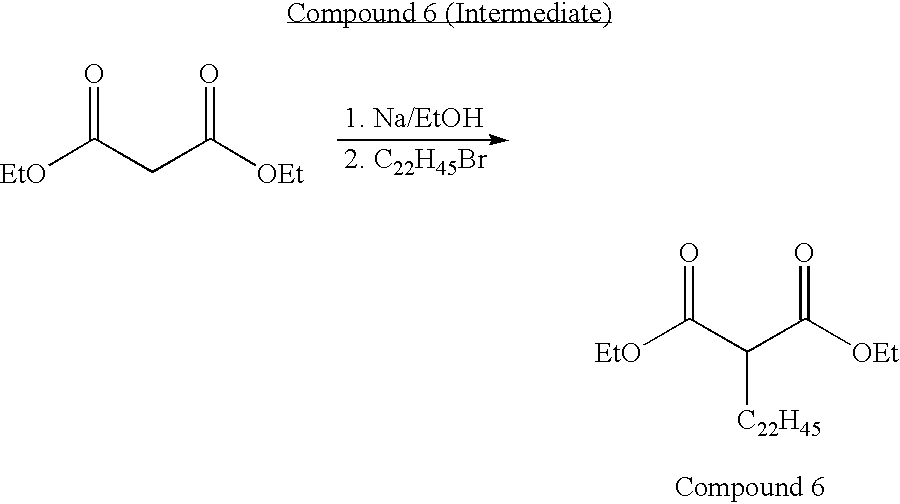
[1. Na/EtOH].[EtO]C(=O)CC([OEt])=O.[EtO]C(=O)C(C([OEt])=O)[C22H45]
